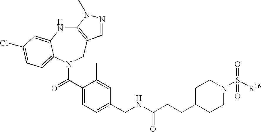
C12=C(CN(C(C3=CC=C(CNC(CCC4CCN(S([R16])(=O)=O)CC4)=O)C=C3C)=O)C3=CC=C(Cl)C=C3N1)C=NN2C
